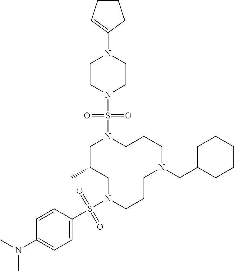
C1C(C)CN(S(C2=CC=C(N(C)C)C=C2)(=O)=O)CCCN(CC2CCCCC2)CCCN1S(N1CCN(C2=CCCC2)CC1)(=O)=O
